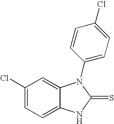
C1(Cl)=CC=C2C(=C1)N(C1=CC=C(Cl)C=C1)C(=S)N2
